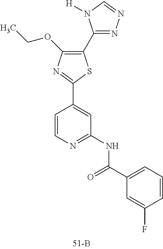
C1(C2=NN=CN2[H])=C(OCC)N=C(C2=CC(NC(C3=CC=CC(F)=C3)=O)=NC=C2)S1
